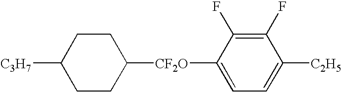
C1CC([CF2O]C2=CC=C([C2H5])C(F)=C2F)CCC1[C3H7]
